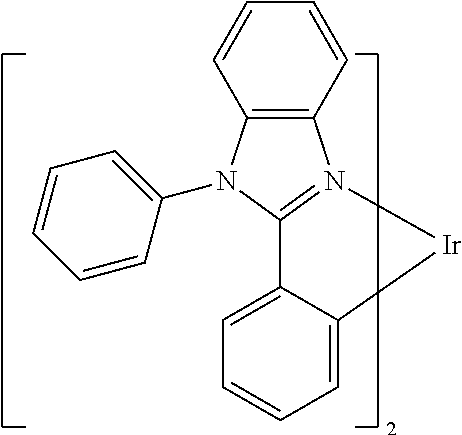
C1=CC2=C(C=C1)N1=C(N2C2=CC=CC=C2)C2=CC=CC=C2[Ir]1
